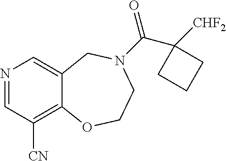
N1=CC([CN])=C2C(=C1)CN(C(=O)C1([CHF2])CCC1)CCO2
